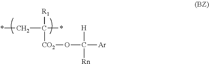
[H]C([Rn])([Ar])O[CO2]C(C*)(*)[R1]
